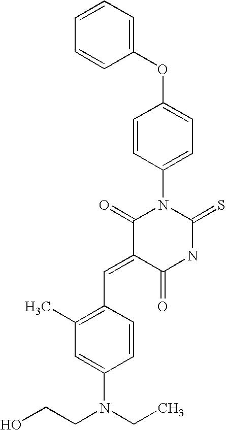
C1=CC=CC(OC2=CC=C(N3C(=O)C(=CC4=C(C)C=C(N(CCO)CC)C=C4)C(=O)NC3=S)C=C2)=C1
